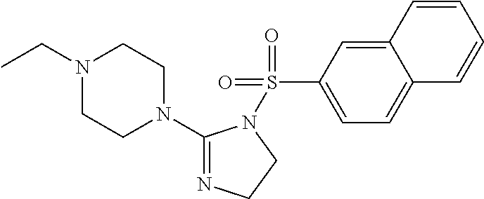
C1(N2CCN(CC)CC2)=NCCN1S(C1=CC=C2C(=C1)C=CC=C2)(=O)=O
